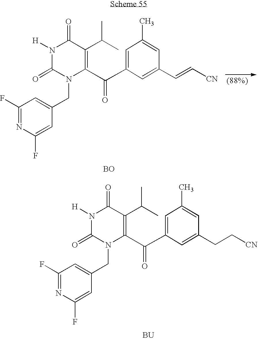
N1([H])C(=O)N(CC2=CC(F)=NC(F)=C2)C(C(C2=CC(C)=CC(CC[CN])=C2)=O)=C(C(C)C)C1=O.[BU].N1([H])C(=O)N(CC2=CC(F)=NC(F)=C2)C(C(C2=CC(C)=CC(C=C[CN])=C2)=O)=C(C(C)C)C1=O.[BO]
